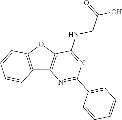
C12=C(OC3=C1N=C(C1=CC=CC=C1)N=C3NCC(=O)O)C=CC=C2
